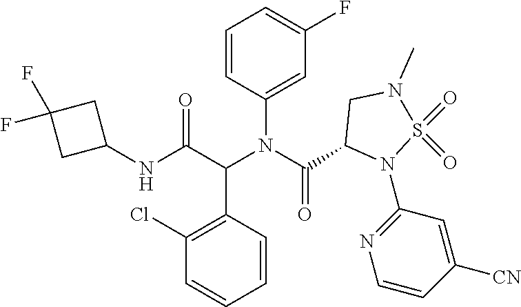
C1(N(C(=O)C2N(C3=NC=CC([CN])=C3)S(=O)(=O)N(C)C2)C(C2=C(Cl)C=CC=C2)C(=O)NC2CC(F)(F)C2)=CC(F)=CC=C1
